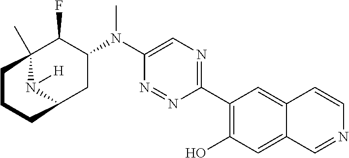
C1(C2=C(O)C=C3C(=C2)C=CN=C3)=NC=C(N(C2C(F)C3(C)N([H])C(C2)CCC3)C)N=N1
